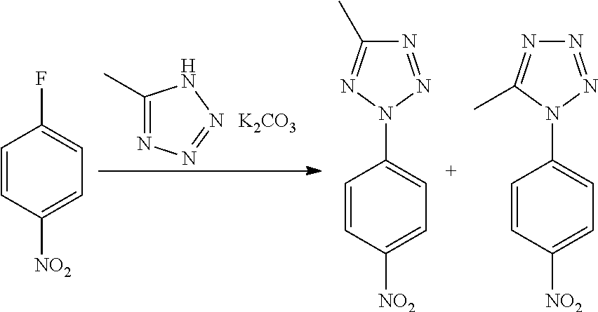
C1=CC([NO2])=CC=C1F.C1=CC([NO2])=CC=C1N1N=C(C)N=N1.C1(C)=NN=NN1.[K2CO3].C1=CC([NO2])=CC=C1N1C(C)=NN=N1
